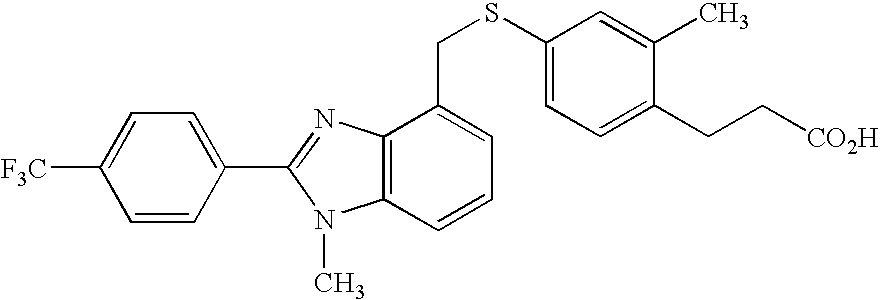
C1=CC(C2=NC3=C(N2C)C=CC=C3CSC2=CC=C(CC[CO2H])C(C)=C2)=CC=C1[F3C]
